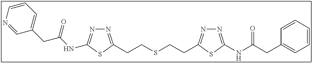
N1=C(CCSCCC2=NN=C(NC(CC3=CC=CC=C3)=O)S2)SC(NC(CC2=CC=CN=C2)=O)=N1
